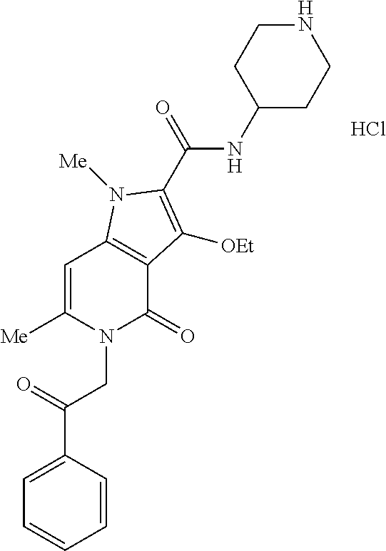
C1=CC(C(=O)CN2C(=O)C3=C(C=C2[Me])N([Me])C(C(=O)NC2CCNCC2)=C3[OEt])=CC=C1.Cl
